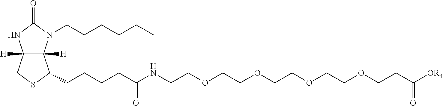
C12([H])C([H])(N(CCCCCC)C(=O)N1)C(CCCCC(NCCOCCOCCOCCOCCC([OR4])=O)=O)SC2
